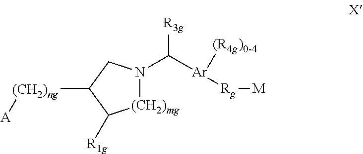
N1(C([Ar]([(R4g)0-4])[Rg][M])[R3g])[(CH2)mg]C([R1g])C([(CH2)ng][A])C1
